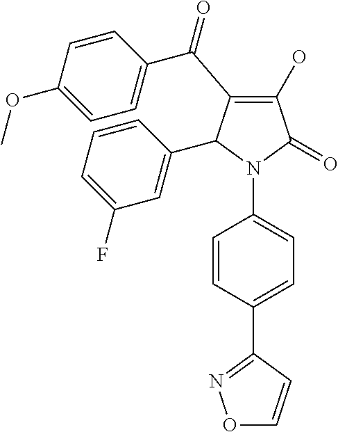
C1(O)=C(C(C2=CC=C(OC)C=C2)=O)C(C2=CC(F)=CC=C2)N(C2=CC=C(C3=NOC=C3)C=C2)C1=O
